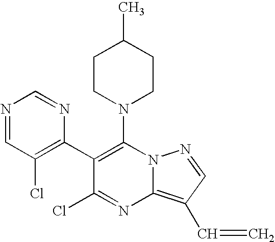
C1CN(C2=C(C3=C(Cl)C=NC=N3)C(Cl)=NC3=C(C=C)C=NN23)CCC1C
